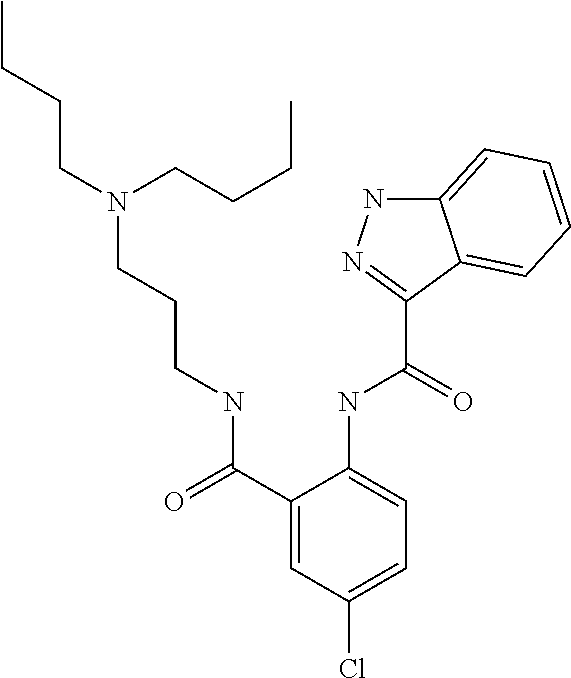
N(CCCNC(C1=CC(Cl)=CC=C1NC(=O)C1=NNC2=CC=CC=C21)=O)(CCCC)CCCC
